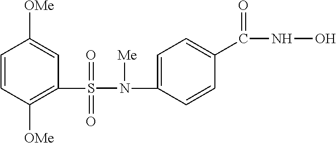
C1=CC([OMe])=C(S(=O)(=O)N(C2=CC=C(C(=O)NO)C=C2)[Me])C=C1[OMe]
